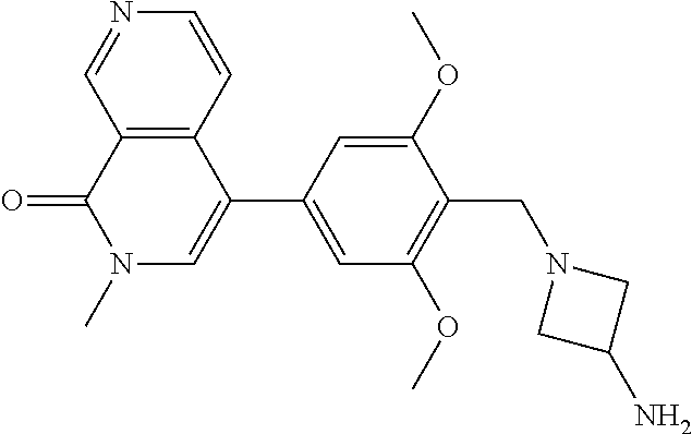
C12=C(C(C3=CC(OC)=C(CN4CC(N)C4)C(OC)=C3)=CN(C)C1=O)C=CN=C2
